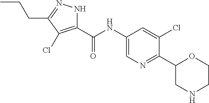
O=C(NC1=CN=C(C2CNCCO2)C(Cl)=C1)C1=C(Cl)C(CCC)=NN1
